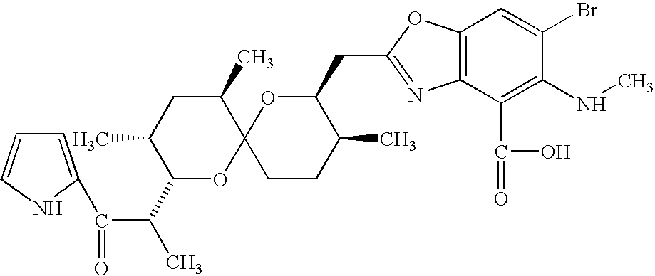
C1=C(C(C(C)C2OC3(C(C)CC2C)CCC(C)C(CC2=NC4=C(O2)C=C(Br)C(NC)=C4C(=O)O)O3)=O)NC=C1
